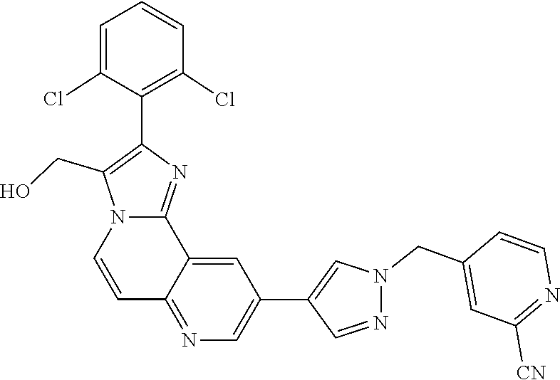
N1(CC2=CC([CN])=NC=C2)N=CC(C2=CN=C3C(=C2)C2=NC(C4=C(Cl)C=CC=C4Cl)=C(CO)N2C=C3)=C1
